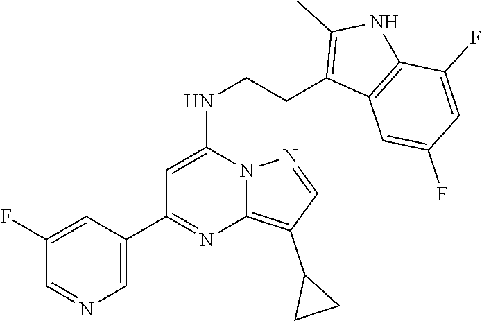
C1(C2=NC3=C(C4CC4)C=NN3C(NCCC3=C(C)NC4=C3C=C(F)C=C4F)=C2)=CN=CC(F)=C1
